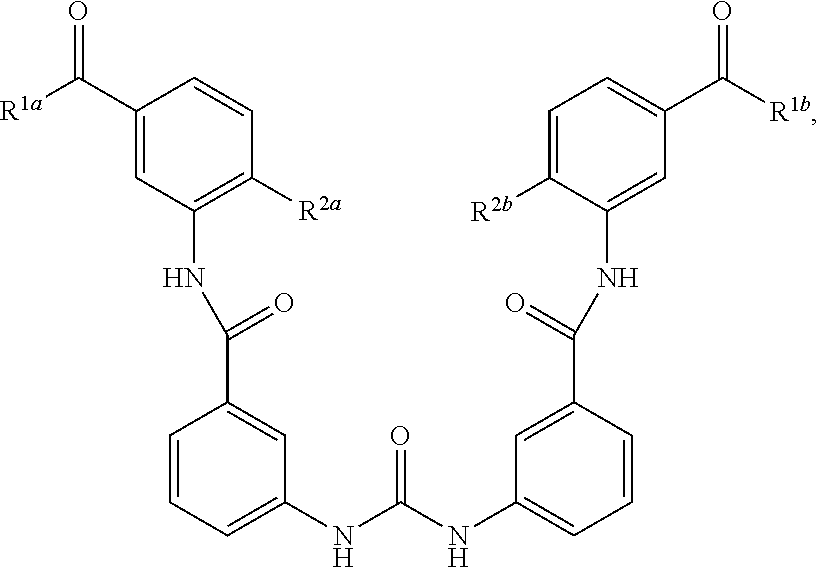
[R1a]C(C1=CC(NC(C2=CC(NC(NC3=CC=CC(C(=O)NC4=CC(C([R1b])=O)=CC=C4[R2b])=C3)=O)=CC=C2)=O)=C([R2a])C=C1)=O
